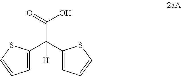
C(C(C1=CC=CS1)([H])C1=CC=CS1)(=O)O
